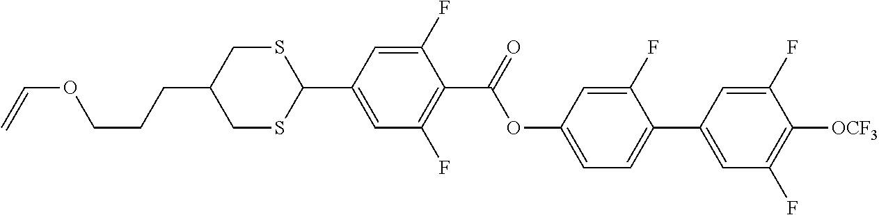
S1CC(CCCOC=C)CSC1C1=CC(F)=C(C(=O)OC2=CC=C(C3=CC(F)=C([OCF3])C(F)=C3)C(F)=C2)C(F)=C1
